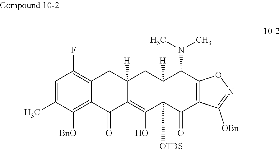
C1=C(C)C([BnO])=C2C(=C1F)CC1([H])C(=C(O)C3([OTBS])C([H])(C1)C(N(C)C)C1=C(C3=O)C([OBn])=NO1)C2=O
